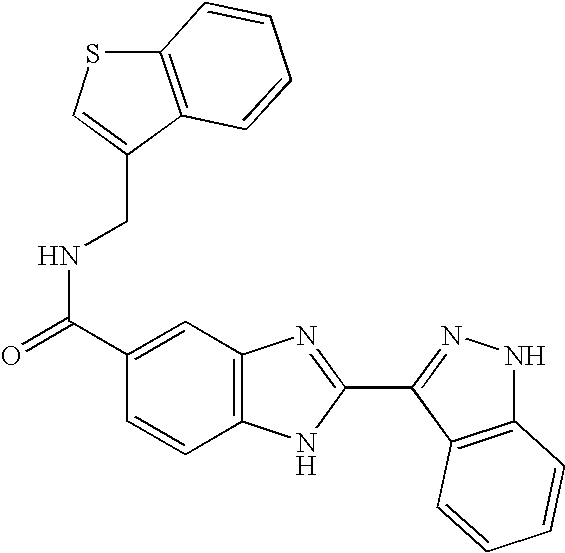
N(C(C1=CC2=C(C=C1)NC(C1=NNC3=C1C=CC=C3)=N2)=O)CC1=CSC2=C1C=CC=C2
